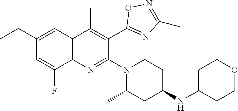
C12=C(C(C)=C(C3=NC(C)=NO3)C(N3C(C)CC(NC4CCOCC4)CC3)=N1)C=C(CC)C=C2F
